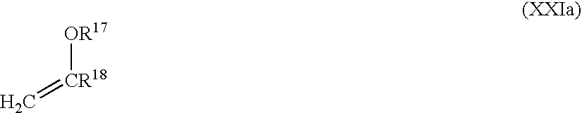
C=[CR18][OR17]
